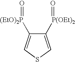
C1([P(OEt)2]=O)=CSC=C1[(EtO)2P]=O
